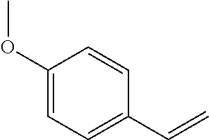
C1(OC)=CC=C(C=C)C=C1
